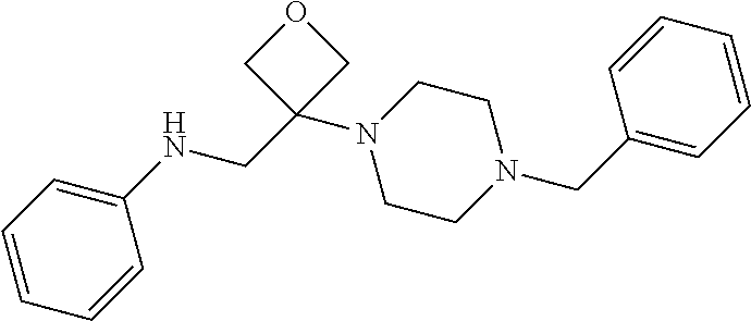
C1=CC=CC(NCC2(N3CCN(CC4=CC=CC=C4)CC3)COC2)=C1
